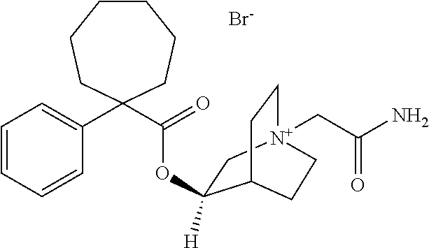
[Br-].C1CCCC(C(=O)OC2([H])C[N+]3(CC(N)=O)CCC2CC3)(C2=CC=CC=C2)CC1
